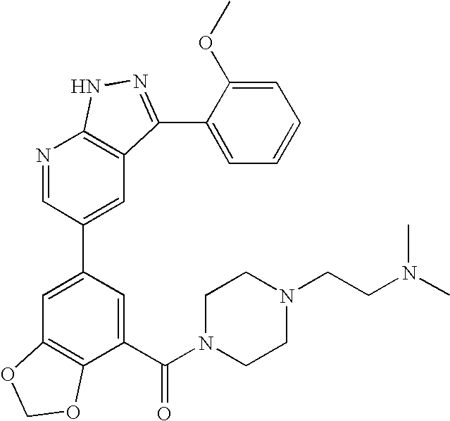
N1=CC(C2=CC3=C(C(C(N4CCN(CCN(C)C)CC4)=O)=C2)OCO3)=CC2=C1NN=C2C1=CC=CC=C1OC
